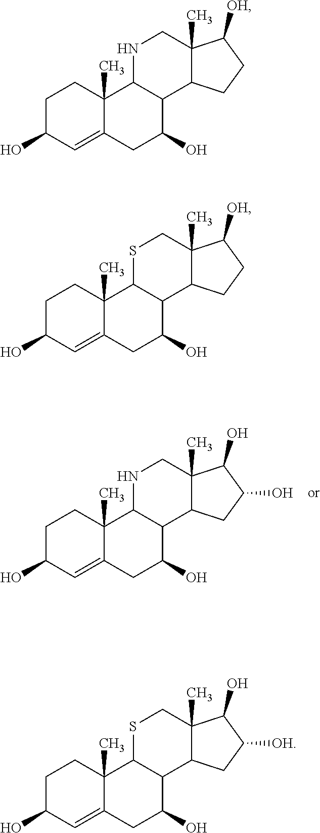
C1C(O)C=C2C(C)(C1)C1C(C(O)C2)C2C(C)(CN1)C(O)C(O)C2.C1C(O)C=C2C(C)(C1)C1C(C(O)C2)C2C(C)(CN1)C([OH])CC2.C1C(O)C=C2C(C)(C1)C1C(C(O)C2)C2C(C)(CS1)C([OH])CC2.C1C(O)C=C2C(C)(C1)C1C(C(O)C2)C2C(C)(CS1)C(O)C([OH])C2
